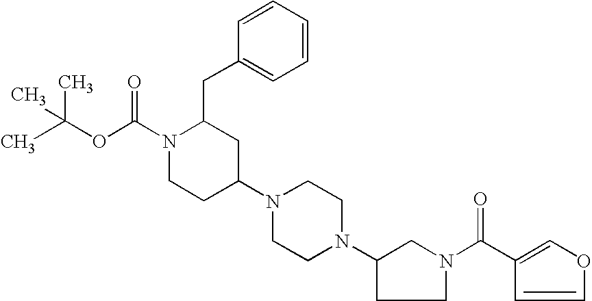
C1(CC2N(C(OC(C)(C)C)=O)CCC(N3CCN(C4CCN(C(C5=COC=C5)=O)C4)CC3)C2)=CC=CC=C1
